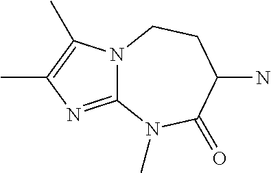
C12=NC(C)=C(C)N1CCC(N)C(=O)N2C
